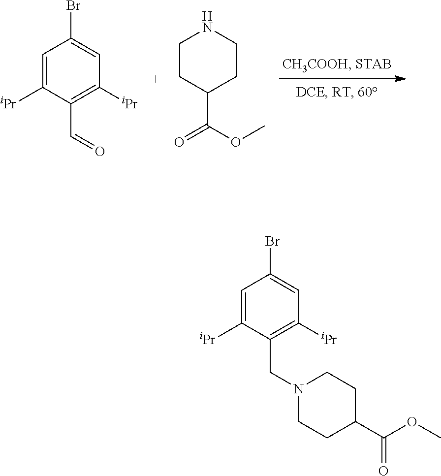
C1(C(=O)OC)CCN(CC2=C([iPr])C=C(Br)C=C2[iPr])CC1.O=CC1=C([iPr])C=C(Br)C=C1[iPr].O(C)C(C1CCNCC1)=O
